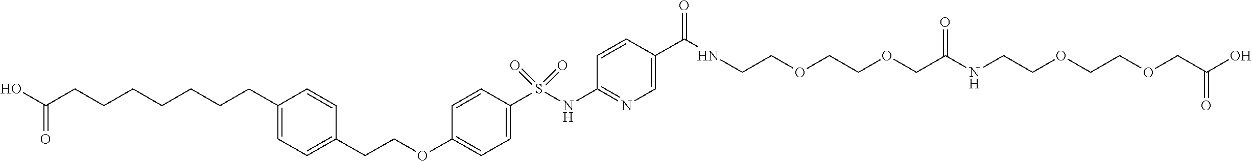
C1(OCCC2=CC=C(CCCCCCCC(O)=O)C=C2)=CC=C(S(NC2=NC=C(C(NCCOCCOCC(NCCOCCOCC(O)=O)=O)=O)C=C2)(=O)=O)C=C1
